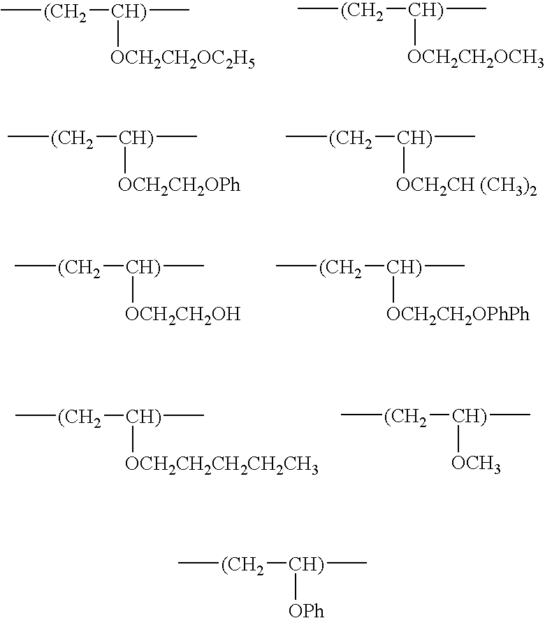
C[(CH2][CH)](C)[OCH2CH2OC2H5].C[(CH2][CH)](C)[OCH2CH2OCH3].C[(CH2][CH)](C)[OCH2CH2OPh].C[(CH2][CH)](C)[OCH2CH (CH3)2].C[(CH2][CH)](C)[OCH2CH2OH].C[(CH2][CH)](C)[OCH2CH2OPhPh].C[(CH2][CH)](C)[OCH2CH2CH2CH2CH3].C[(CH2][CH)](C)[OCH3].C[(CH2][CH)](C)[OPh]
